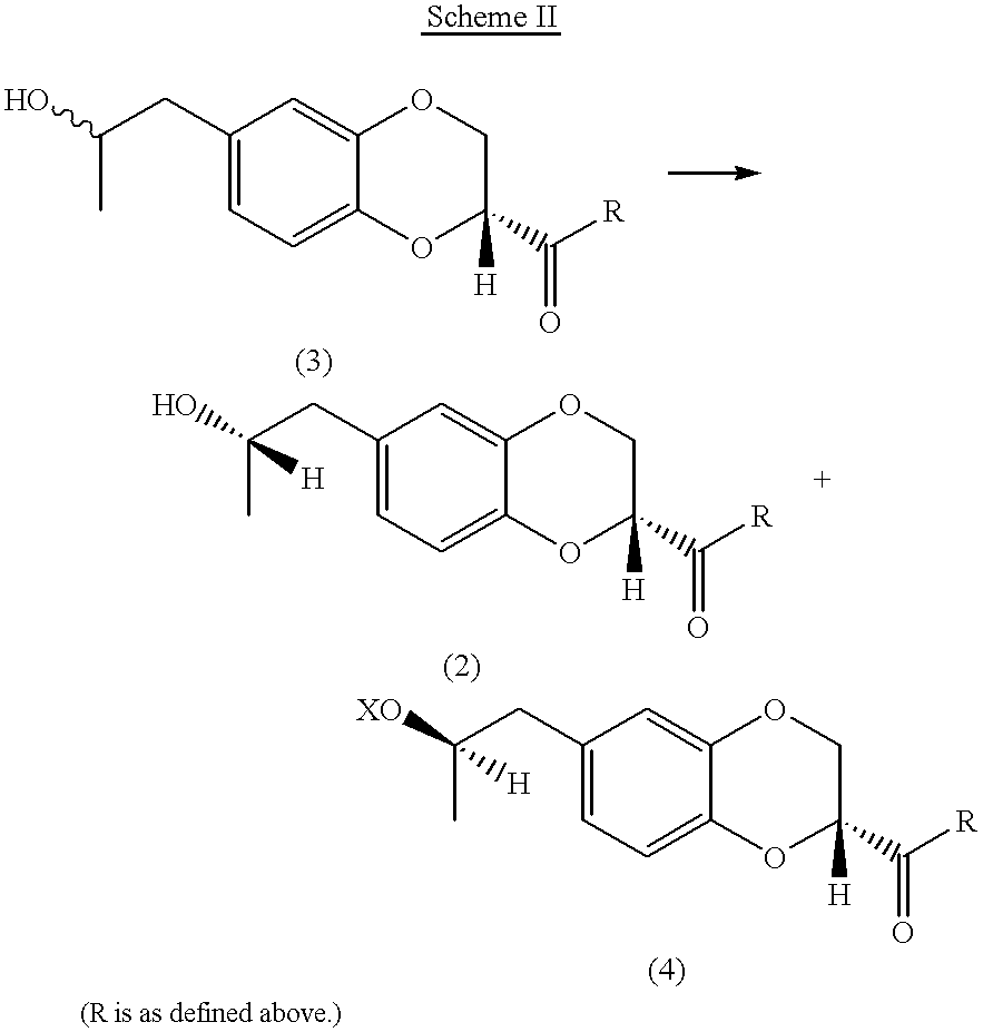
CC(O)CC1=CC=C2C(=C1)OCC(C([R])=O)([H])O2.CC(O)(CC1=CC=C2C(=C1)OCC(C([R])=O)([H])O2)[H].CC([XO])(CC1=CC=C2C(=C1)OCC(C([R])=O)([H])O2)[H]
